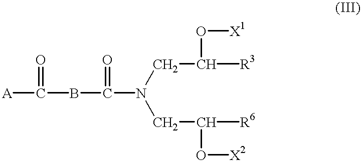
[A]C(=O)BC(=O)N(CC(O[X1])[R3])CC(O[X2])[R6]
